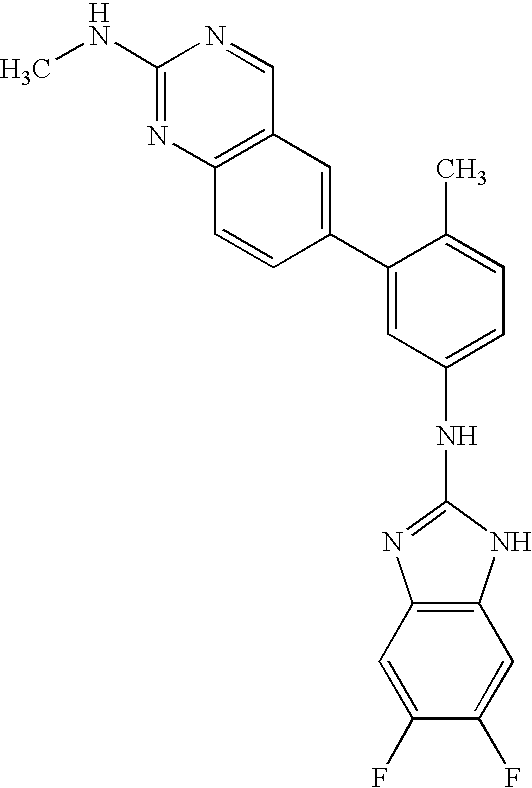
CNC1=NC2=C(C=N1)C=C(C1=CC(NC3=NC4=C(N3)C=C(F)C(F)=C4)=CC=C1C)C=C2
